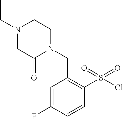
N1(CC)CC(=O)N(CC2=C(S(Cl)(=O)=O)C=CC(F)=C2)CC1
